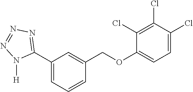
C1(C2=NN=NN2[H])=CC=CC(COC2=CC=C(Cl)C(Cl)=C2Cl)=C1
